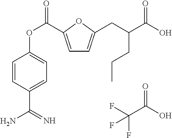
C1=C(C(OC2=CC=C(C(N)=N)C=C2)=O)OC(CC(C(O)=O)CCC)=C1.FC(C(O)=O)(F)F
